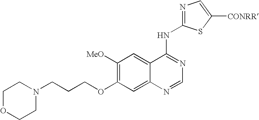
C1OCCN(CCCOC2=C([MeO])C=C3C(=C2)N=CN=C3NC2=NC=C([CONRR])S2)C1
